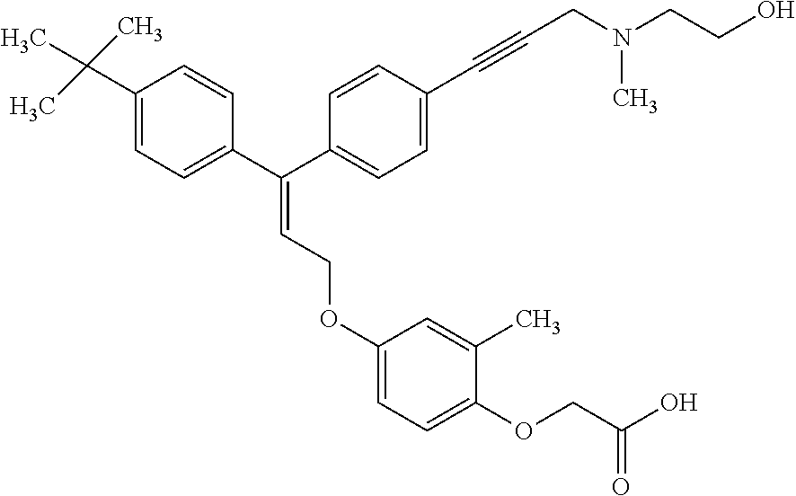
C1=C(OCC=C(C2=CC=C(C(C)(C)C)C=C2)C2=CC=C(C#CCN(CCO)C)C=C2)C=C(C)C(OCC(O)=O)=C1
